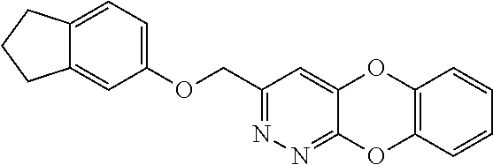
C1(COC2=CC=C3C(=C2)CCC3)=NN=C2C(=C1)OC1=C(O2)C=CC=C1
